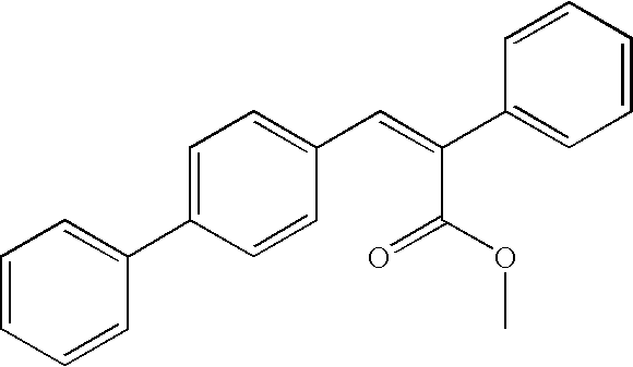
C1(C=C(C2=CC=CC=C2)C(OC)=O)=CC=C(C2=CC=CC=C2)C=C1
